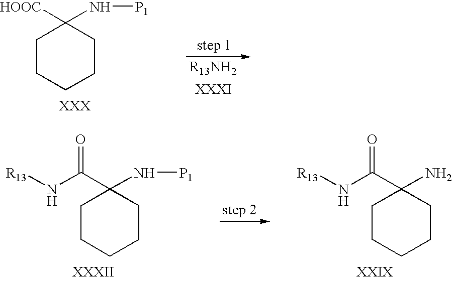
C1CCCCC1([HOOC])N[P1].C1CCCCC1(C(N[R13])=O)N[P1].C1CCCCC1(C(N[R13])=O)N
